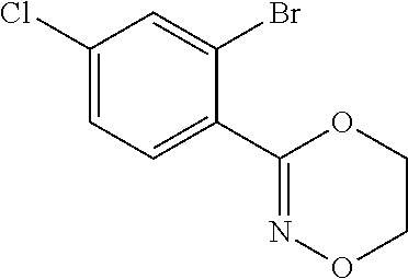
C1(Cl)=CC=C(C2=NOCCO2)C(Br)=C1
